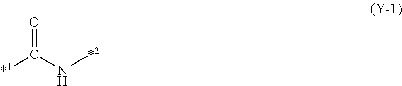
[*1]C(N[*2])=O
